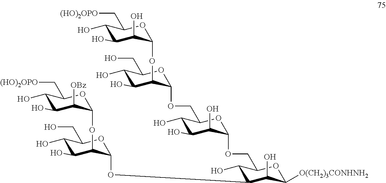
C1(O)C(OC2C(OC3C([OBz])C(O)C(O)C(C[(HO)2OPO])O3)C(O)C(O)C(CO)O2)C(O)C([O(CH2)3CONHNH2])OC1COC1C(O)C(O)C(O)C(COC2C(OC3C(O)C(O)C(O)C(C[(HO)2OPO])O3)C(O)C(O)C(CO)O2)O1
